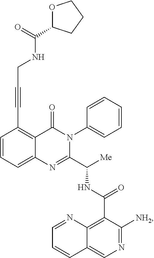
C1=CC=C2C(=C1C#CCNC(=O)C1OCCC1)C(=O)N(C1=CC=CC=C1)C(C([Me])NC(C1=C3C(=CN=C1[NH2])C=CC=N3)=O)=N2
